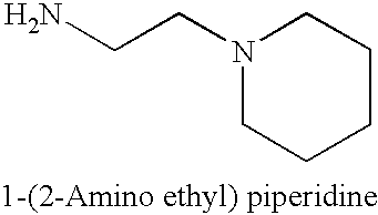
NCCN1CCCCC1
